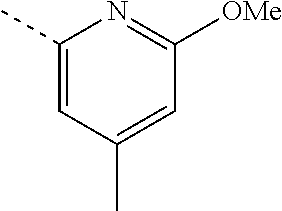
C1(C)=CC(C)=CC([OMe])=N1
